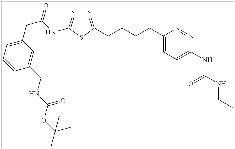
N1=C(CCCCC2=CC=C(NC(NCC)=O)N=N2)SC(NC(CC2=CC=CC(CNC(OC(C)(C)C)=O)=C2)=O)=N1
